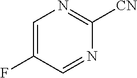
C1=C(F)C=NC([CN])=N1
